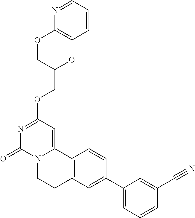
N1=C(OCC2OC3=C(OC2)N=CC=C3)C=C2N(C1=O)CCC1=C2C=CC(C2=CC=CC(C#N)=C2)=C1
